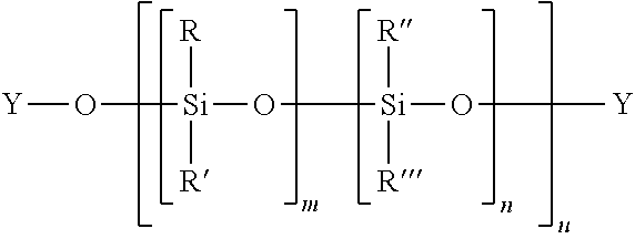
O([Si](O[Si](O[Y])([R])[R])([R])[R])[Y]
